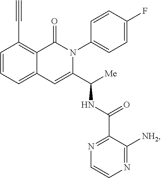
C1(C#C)=C2C(=CC=C1)C=C(C([Me])NC(C1=NC=CN=C1[NH2])=O)N(C1=CC=C(F)C=C1)C2=O
